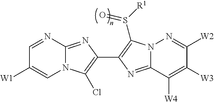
C1=NC2=NC(C3=C(S([R1])=O)N4C(=N3)C([W4])=C([W3])C([W2])=N4)=C(Cl)N2C=C1[W1]
